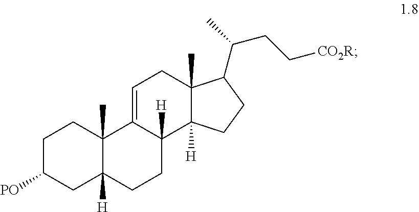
C1C([PO])CC2([H])C(C)(C1)C1=CCC3(C)C([H])(C1([H])CC2)CCC3C(C)CC[CO2R]
